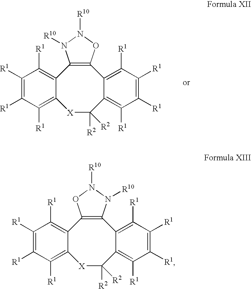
C12=C([R1])C([R1])=C([R1])C([R1])=C1[X]C([R2])([R2])C1=C([R1])C([R1])=C([R1])C([R1])=C1C1=C2N([R10])N([R10])O1.C12=C([R1])C([R1])=C([R1])C([R1])=C1[X]C([R2])([R2])C1=C([R1])C([R1])=C([R1])C([R1])=C1C1=C2ON([R10])N1[R10]
